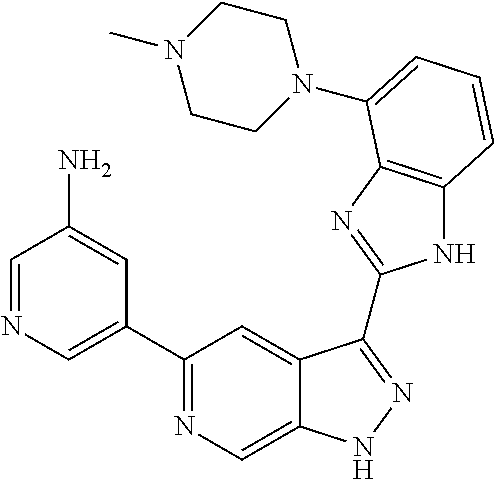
C1=NC=C(C2=NC=C3C(=C2)C(C2=NC4=C(N2)C=CC=C4N2CCN(C)CC2)=NN3)C=C1N
